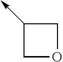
C1OCC1->C
